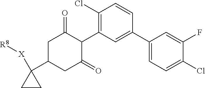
C1(C2=CC(C3C(=O)CC(C4([X][R8])CC4)CC3=O)=C(Cl)C=C2)=CC=C(Cl)C(F)=C1
